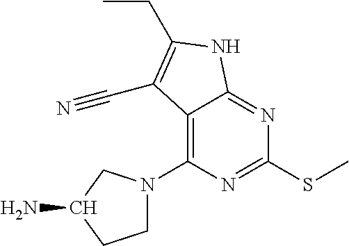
C12=C(N3CCC(N)C3)N=C(SC)N=C1NC(CC)=C2C#N
